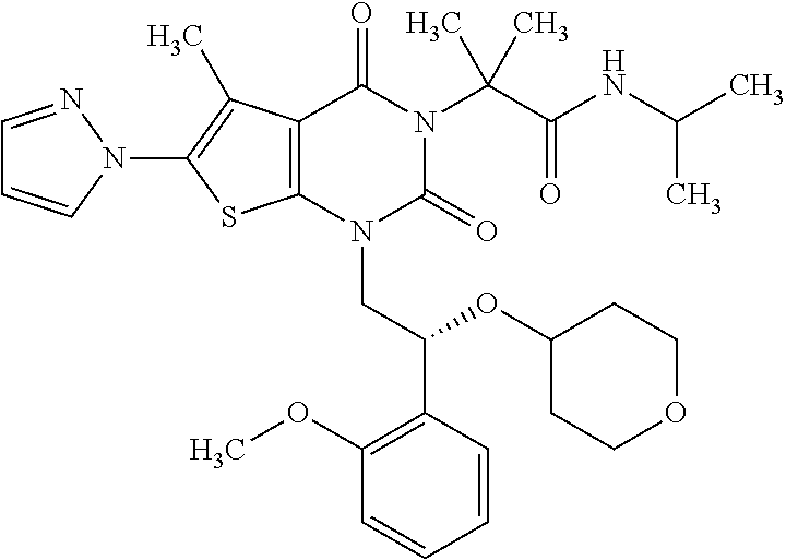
C12=C(C(C)=C(N3C=CC=N3)S1)C(=O)N(C(C(NC(C)C)=O)(C)C)C(=O)N2CC(C1=C(OC)C=CC=C1)OC1CCOCC1
